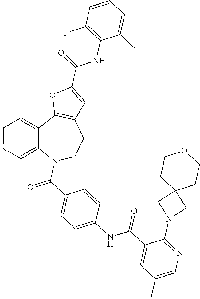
C1=NC=C2C(=C1)C1=C(CCN2C(=O)C2=CC=C(NC(C3=CC(C)=CN=C3N3CC4(C3)CCOCC4)=O)C=C2)C=C(C(=O)NC2=C(F)C=CC=C2C)O1
